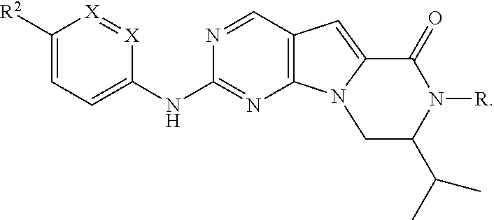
C1([R2])=CC=C(NC2=NC3=C(C=N2)C=C2C(=O)N([R])C(C(C)C)CN32)[X]=[X]1
